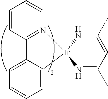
C1=CC=CN2=C1C1=CC=CC=C1[Ir]21NC(C)=CC(C)=N1
